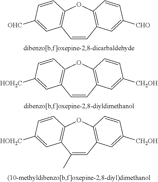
C1=CC2=C(OC3=C1C=C([OHC])C=C3)C=CC([CHO])=C2.C1=CC2=C(OC3=C1C=C([HOH2C])C=C3)C=CC([CH2OH])=C2.C1(C)=CC2=C(OC3=C1C=C([HOH2C])C=C3)C=CC([CH2OH])=C2
